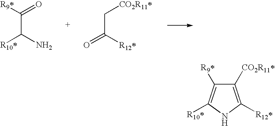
O=C(C[CO2R11*])[R12*].[R10*]C(C([R9*])=O)N.C1([CO2R11*])=C([R12*])NC([R10*])=C1[R9*]
